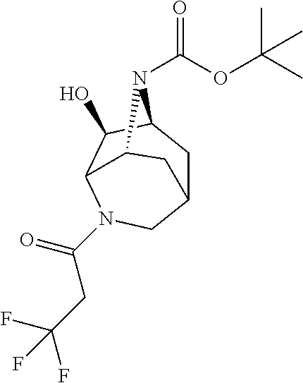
O(C(C)(C)C)C(N1C2CC3CN(C(CC(F)(F)F)=O)C(C2O)C1C3)=O
